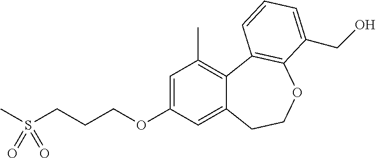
C1=C(OCCCS(C)(=O)=O)C=C2C(=C1C)C1=C(OCC2)C(CO)=CC=C1
